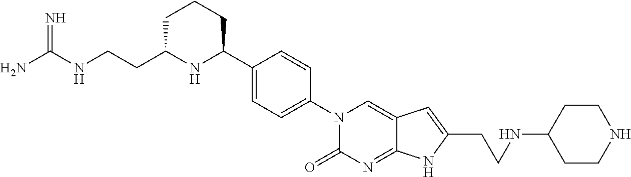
NC(NCCC1NC(C2=CC=C(N3C(=O)N=C4C(=C3)C=C(CCNC3CCNCC3)N4)C=C2)CCC1)=N
